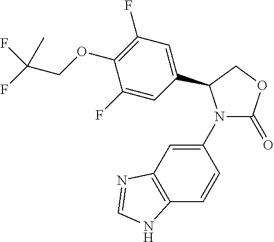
C1(N2C(=O)OCC2C2=CC(F)=C(OCC(F)(F)C)C(F)=C2)=CC2=C(C=C1)NC=N2
